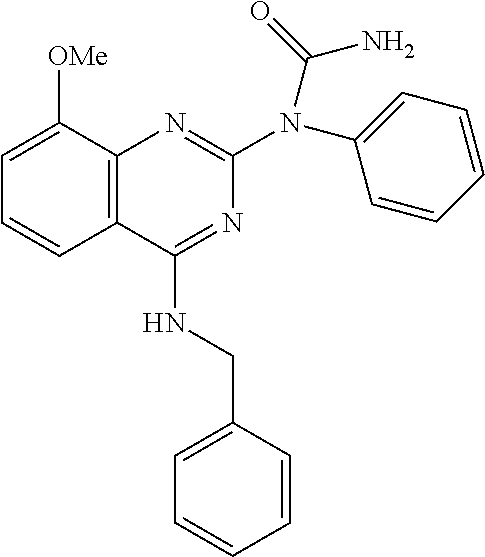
C12=C(C([OMe])=CC=C1)N=C(N(C1=CC=CC=C1)C(N)=O)N=C2NCC1=CC=CC=C1
